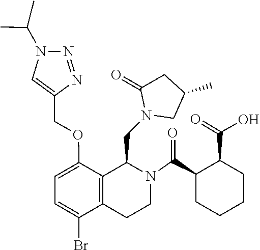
C1(C)CN(CC2C3=C(C(Br)=CC=C3OCC3=CN(C(C)C)N=N3)CCN2C(C2CCCCC2C(=O)O)=O)C(=O)C1
